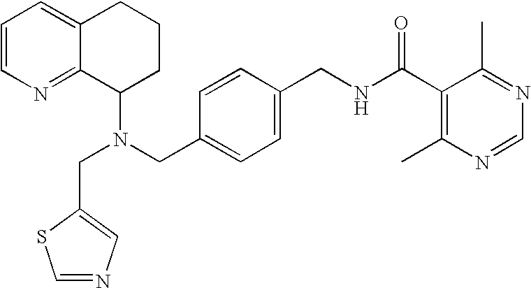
N(CC1=CC=C(CNC(C2=C(C)N=CN=C2C)=O)C=C1)(C1CCCC2=CC=CN=C12)CC1=CN=CS1
